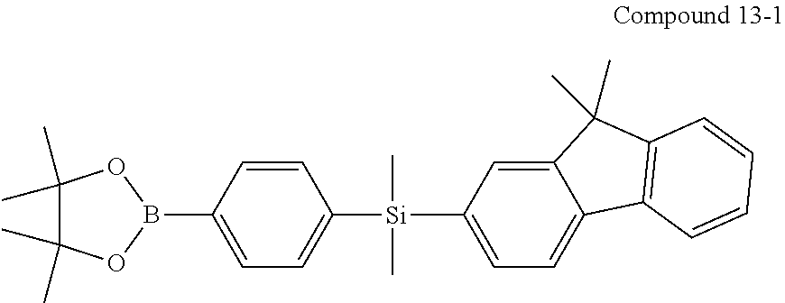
C1(C)(C)C(C)(C)OB(C2=CC=C([Si](C3=CC=C4C(=C3)C(C)(C)C3=C4C=CC=C3)(C)C)C=C2)O1
